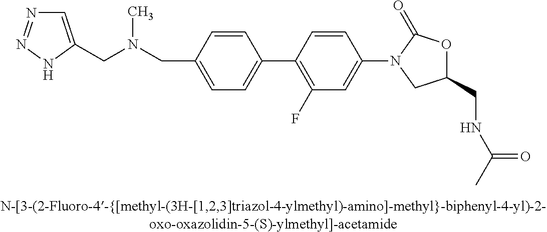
N(CC1=CC=C(C2=C(F)C=C(N3CC(CNC(C)=O)OC3=O)C=C2)C=C1)(CC1=CN=NN1)C
